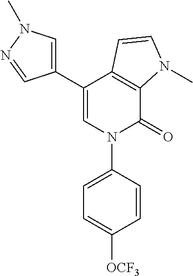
C12=C(C(C3=CN(C)N=C3)=CN(C3=CC=C([OCF3])C=C3)C1=O)C=CN2C
